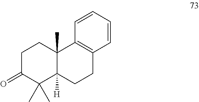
C1(=O)C(C)(C)C2([H])C(C)(CC1)C1=C(CC2)C=CC=C1
